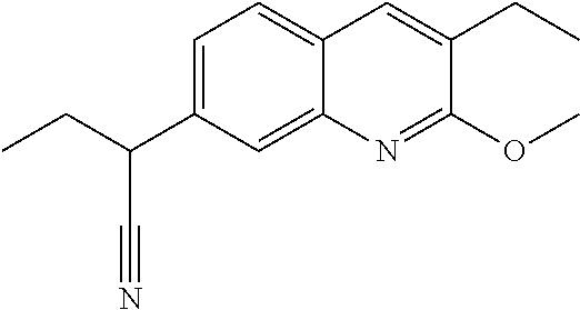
C1=C(C(CC)C#N)C=C2C(=C1)C=C(CC)C(OC)=N2
